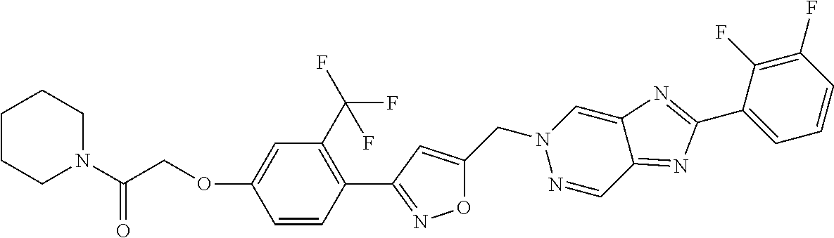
C1=CC(C2=NOC(CN3N=CC4=NC(C5=CC=CC(F)=C5F)=NC4=C3)=C2)=C(C(F)(F)F)C=C1OCC(N1CCCCC1)=O
